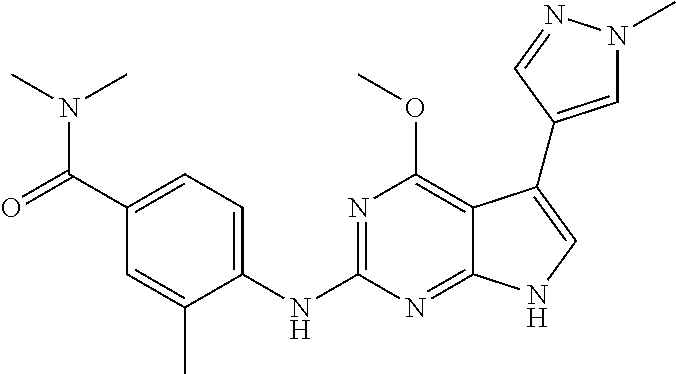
C1(C(=O)N(C)C)=CC=C(NC2=NC(OC)=C3C(=N2)NC=C3C2=CN(C)N=C2)C(C)=C1
